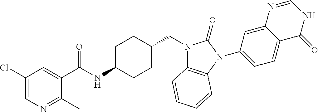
C1(Cl)=CN=C(C)C(C(NC2CCC(CN3C4=C(N(C5=CC=C6C(=C5)N=CNC6=O)C3=O)C=CC=C4)CC2)=O)=C1
